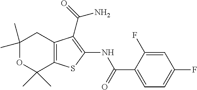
C1(C)(C)OC(C)(C)C2=C(C1)C(C(N)=O)=C(NC(=O)C1=CC=C(F)C=C1F)S2
